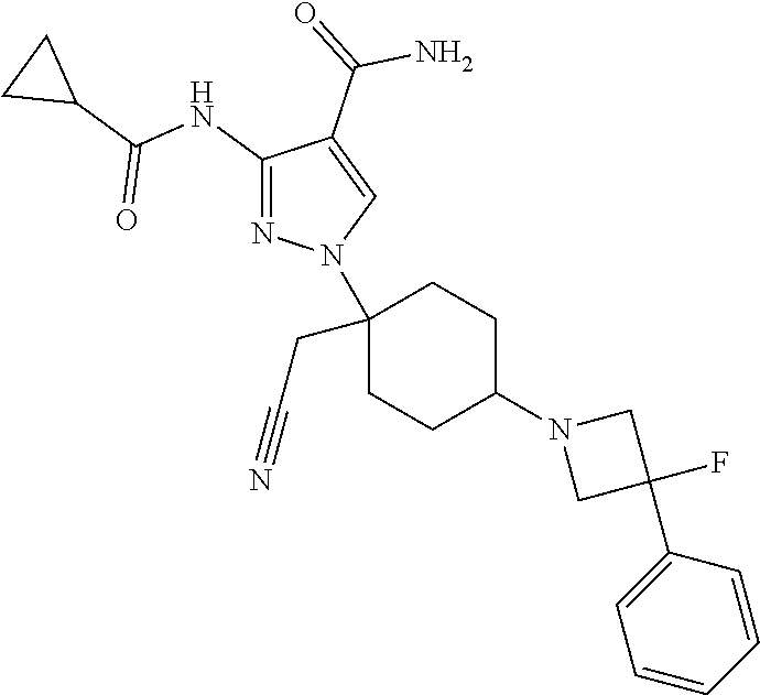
C1(NC(C2CC2)=O)=NN(C2(CC#N)CCC(N3CC(F)(C4=CC=CC=C4)C3)CC2)C=C1C(=O)N
